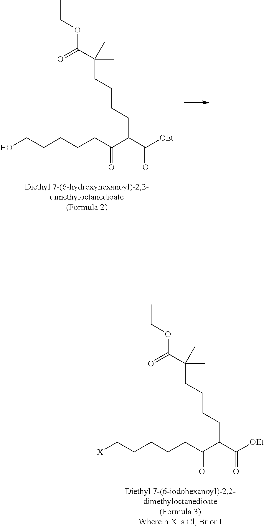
OCCCCCC(C(C([OEt])=O)CCCCC(C(OCC)=O)(C)C)=O.[X]CCCCCC(C(C([OEt])=O)CCCCC(C(OCC)=O)(C)C)=O
